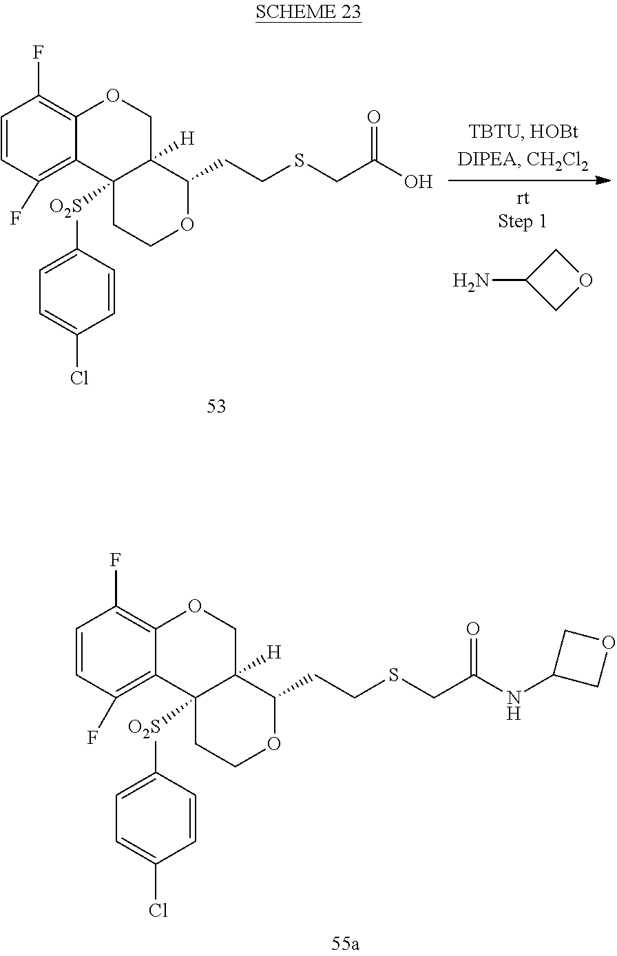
C1=CC(F)=C2C(=C1F)OCC1([H])C2([O2S]C2=CC=C(Cl)C=C2)CCOC1CCSCC(O)=O.C1C(N)CO1.C1=CC(F)=C2C(=C1F)OCC1([H])C2([O2S]C2=CC=C(Cl)C=C2)CCOC1CCSCC(NC1COC1)=O
